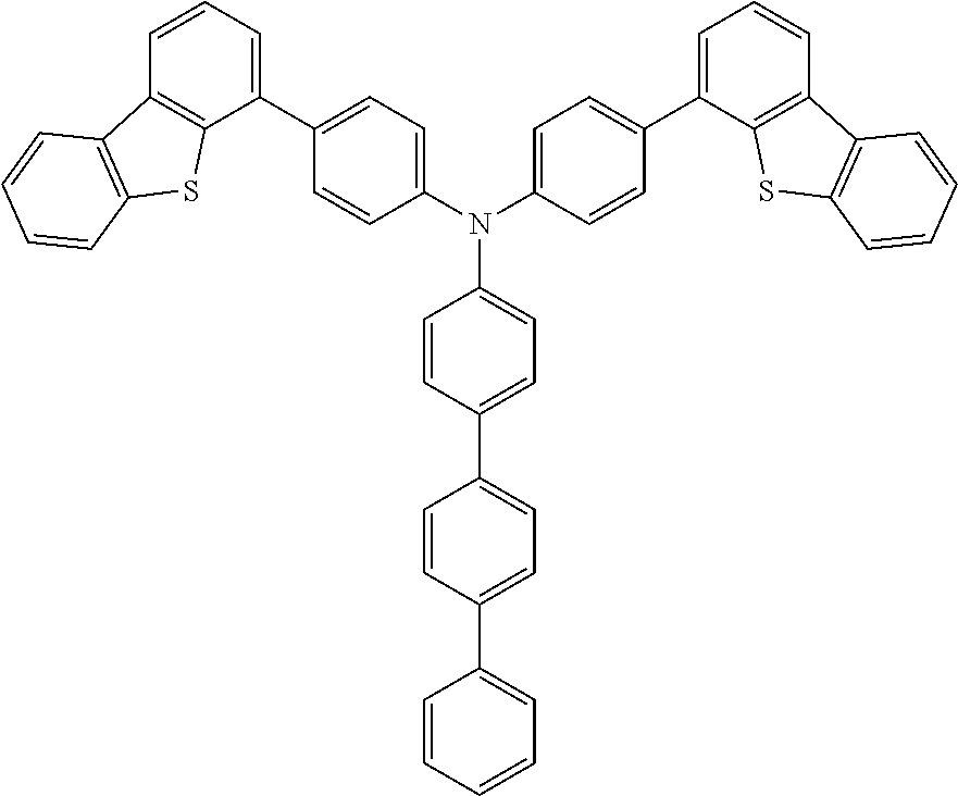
C1=CC=C(C2=CC=C(N(C3=CC=C(C4=CC=CC5=C4SC4=C5C=CC=C4)C=C3)C3=CC=C(C4=CC=C(C5=CC=CC=C5)C=C4)C=C3)C=C2)C2=C1C1=C(S2)C=CC=C1
